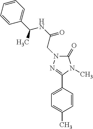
C1=CC(C(NC(=O)CN2C(=O)N(C)C(C3=CC=C(C)C=C3)=N2)C)=CC=C1
